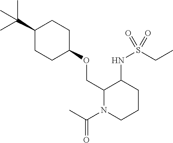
C(C1CCC(OCC2N(C(=O)C)CCCC2NS(CC)(=O)=O)CC1)(C)(C)C
